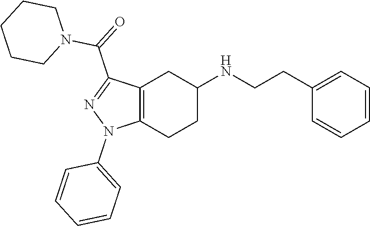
C1(NCCC2=CC=CC=C2)CCC2=C(C1)C(C(N1CCCCC1)=O)=NN2C1=CC=CC=C1
